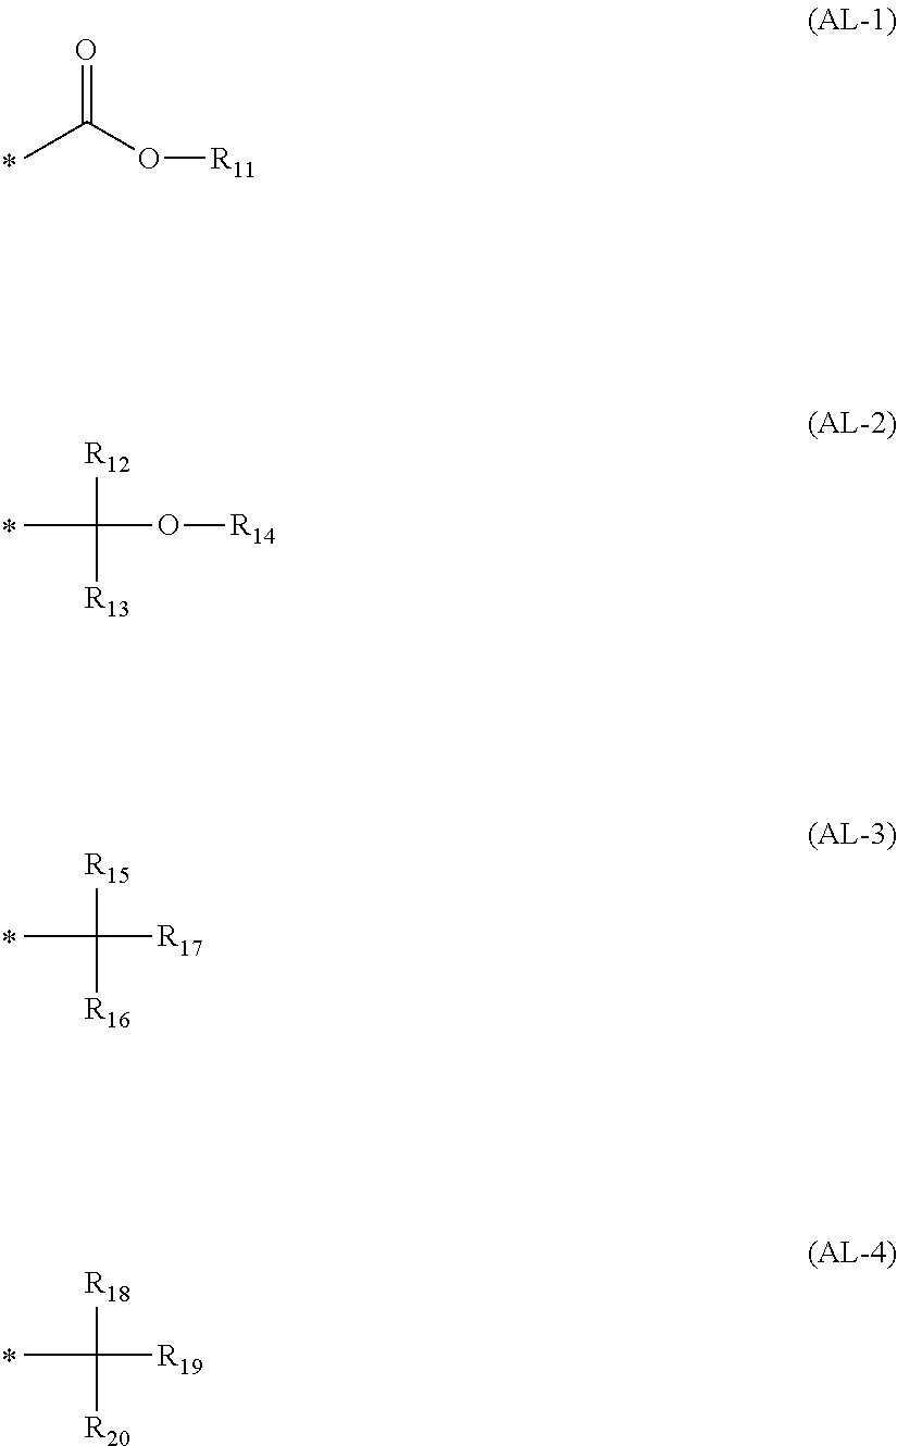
CC(O[R11])=O.CC([R12])([R13])O[R14].CC([R15])([R16])[R17].CC([R18])([R20])[R19]
